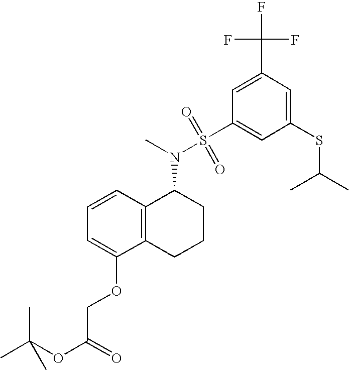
C1=CC=C(OCC(OC(C)(C)C)=O)C2=C1C(N(S(C1=CC(SC(C)C)=CC(C(F)(F)F)=C1)(=O)=O)C)CCC2
